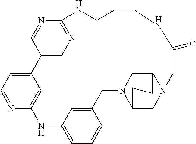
C12=CN=C(N=C1)NCCCNC(=O)CN1CC3N(CC4=CC(=CC=C4)NC4=CC2=CC=N4)CC1CC3
